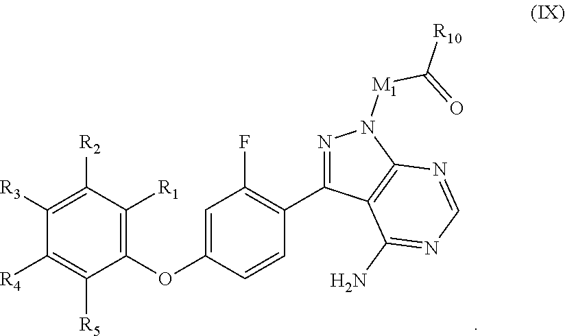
C1(OC2=CC(F)=C(C3=NN([M1]C(=O)[R10])C4=C3C(N)=NC=N4)C=C2)=C([R1])C([R2])=C([R3])C([R4])=C1[R5]
